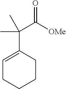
C1=C(C(C(=O)[OMe])(C)C)CCCC1
